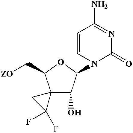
C1(=O)N=C(N)C=CN1C1C(O)C2(C(C[ZO])O1)CC2(F)F
